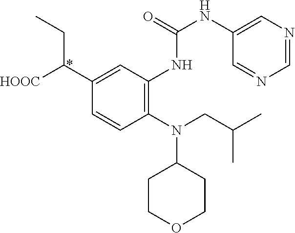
C1(N(CC(C)C)C2CCOCC2)=C(NC(NC2=CN=CN=C2)=O)C=C(C([HOOC])CC)C=C1
